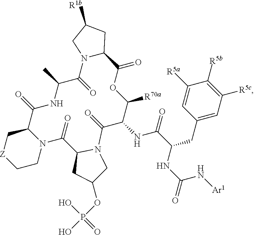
[R1b]C1CN2C(C1)C(=O)OC([R70a])C(NC(=O)C(NC(=O)N[Ar1])CC1=CC([R5c])=C([R5b])C([R5a])=C1)C(=O)N1C(C(=O)N3C(C(=O)NC(C)C2=O)C[Z]CC3)CC(OP(O)(=O)O)C1
